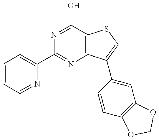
C1=CC=NC(C2=NC3=C(C(O)=N2)SC=C3C2=CC3=C(C=C2)OCO3)=C1
